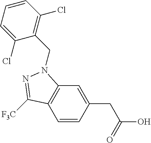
C1=CC(CC(O)=O)=CC2=C1C([F3C])=NN2CC1=C(Cl)C=CC=C1Cl
